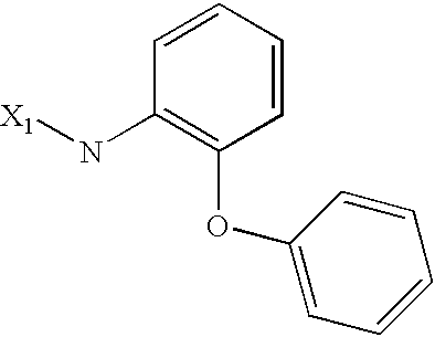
[X1]NC1=C(OC2=CC=CC=C2)C=CC=C1
